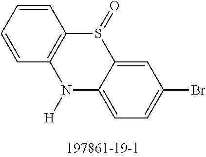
C1=CC=CC2=C1S(=O)C1=CC(Br)=CC=C1N2[H]
